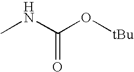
CNC(O[tBu])=O
